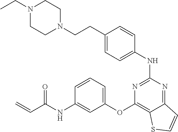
C(C1=CC=C(NC2=NC(OC3=CC=CC(NC(C=C)=O)=C3)=C3C(=N2)C=CS3)C=C1)CN1CCN(CC)CC1
